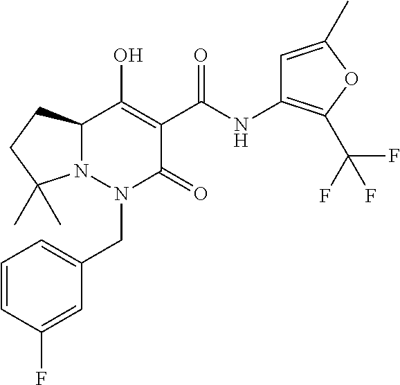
C12N(N(CC3=CC=CC(F)=C3)C(=O)C(C(=O)NC3=C(C(F)(F)F)OC(C)=C3)=C1O)C(C)(C)CC2
